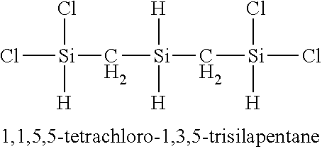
Cl[Si](Cl)([H])C[Si]([H])([H])C[Si](Cl)([H])Cl
